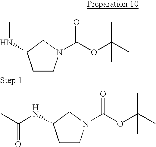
C1CN(C(OC(C)(C)C)=O)CC1NC.C1CN(C(OC(C)(C)C)=O)CC1NC(=O)C
